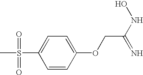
C1(S(=O)(=O)C)=CC=C(OCC(NO)=N)C=C1
